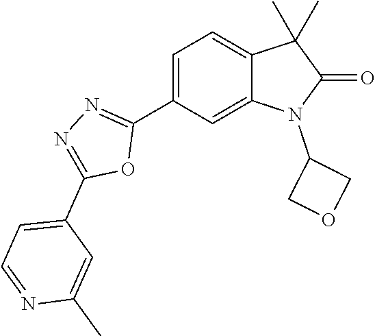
C1=C(C2=NN=C(C3=CC=NC(C)=C3)O2)C=C2C(=C1)C(C)(C)C(=O)N2C1COC1
